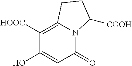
C1(O)=CC(=O)N2C(=C1[HOOC])CCC2[COOH]
